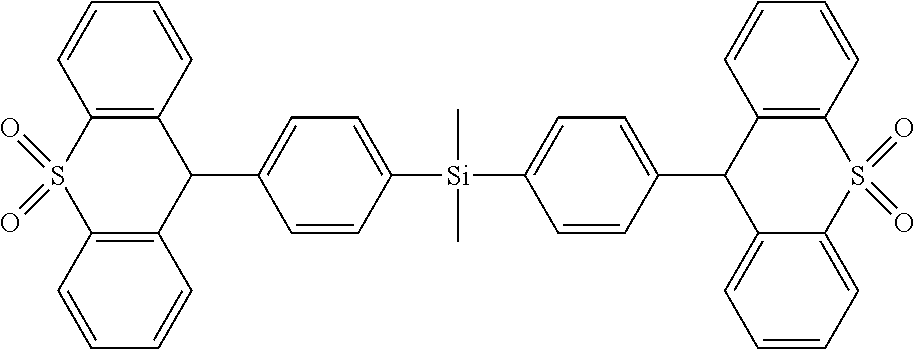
C1=CC=CC2=C1C(C1=CC=C([Si](C3=CC=C(C4C5=C(S(=O)(=O)C6=C4C=CC=C6)C=CC=C5)C=C3)(C)C)C=C1)C1=CC=CC=C1S2(=O)=O
